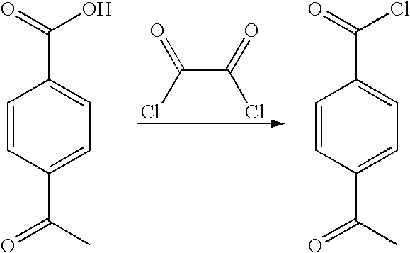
C1=CC(C(=O)C)=CC=C1C(=O)O.C(C(=O)Cl)(Cl)=O.C1=CC(C(=O)C)=CC=C1C(=O)Cl
